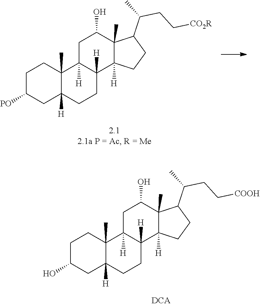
C1C(O)CC2([H])C(C)(C1)C1([H])C([H])(CC2)C2([H])C(C)(C(O)C1)C(C(C)CC[COOH])CC2.C1C([PO])CC2([H])C(C)(C1)C1([H])C([H])(CC2)C2([H])C(C)(C(O)C1)C(C(C)CC[CO2R])CC2
